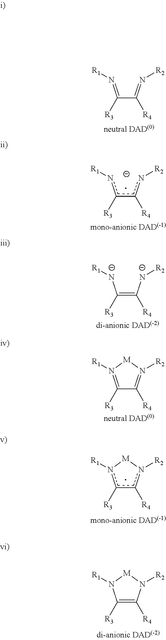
C(C(=N[R2])[R4])(=N[R1])[R3].C(=C([N-][R2])[R4])([N-][R1])[R3].C1([R3])=N([R1])[M]N([R2])=C1[R4].C1([R3])=C([R4])N([R2])[M]N1[R1].c(c(n[R2])[R4])(n[R1])[R3].c1([R3])c([R4])n([R2])[M]n1[R1]
